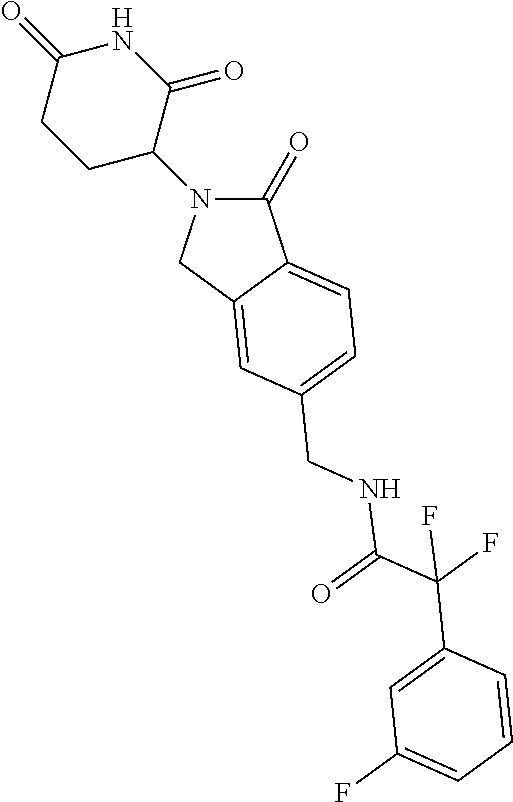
C1(=O)N(C2CCC(=O)NC2=O)CC2=CC(CNC(C(C3=CC(F)=CC=C3)(F)F)=O)=CC=C12
